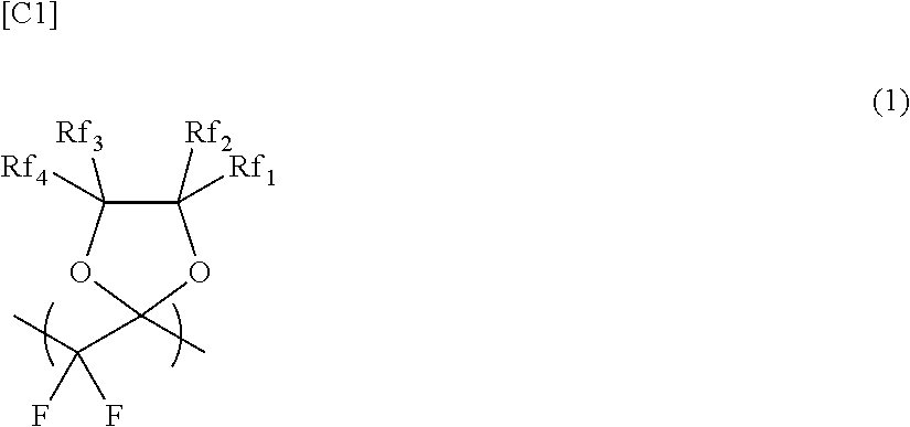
C1([Rf2])([Rf1])C([Rf4])([Rf3])OC(C(C)(F)F)(C)O1.[[C1]]
